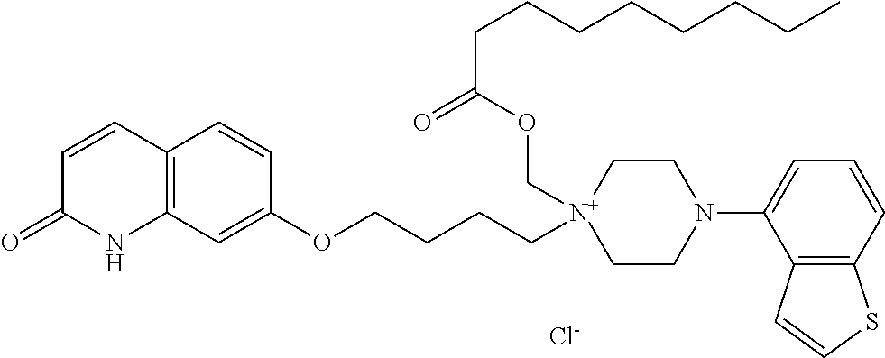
C12=C(C=C(OCCCC[N+]3(COC(CCCCCCCC)=O)CCN(C4=CC=CC5=C4C=CS5)CC3)C=C1)NC(=O)C=C2.[Cl-]
